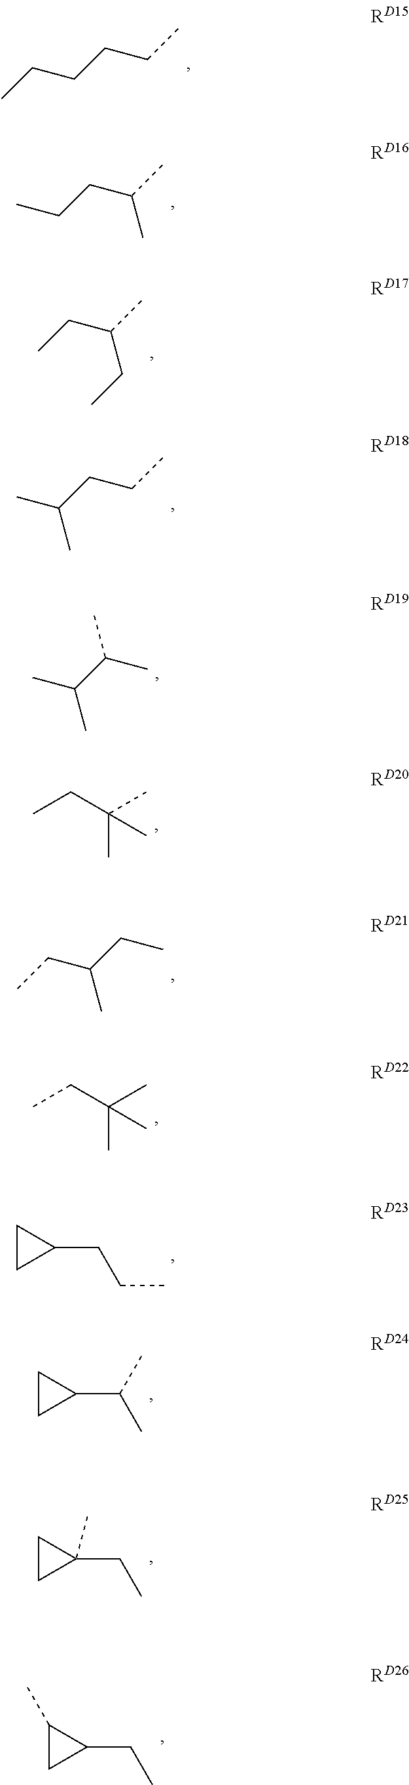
CCCCCC.CCCC(C)C.CC(CCC)C.CC(C)C(C)C.CCC(C)(C)C.CCC(CC)C.C1CC1CCC.C1CC1C(C)C.C1CC1(CC)C.C1(C)CC1CC.CCC(C)(C)C.CCC(C)CC
